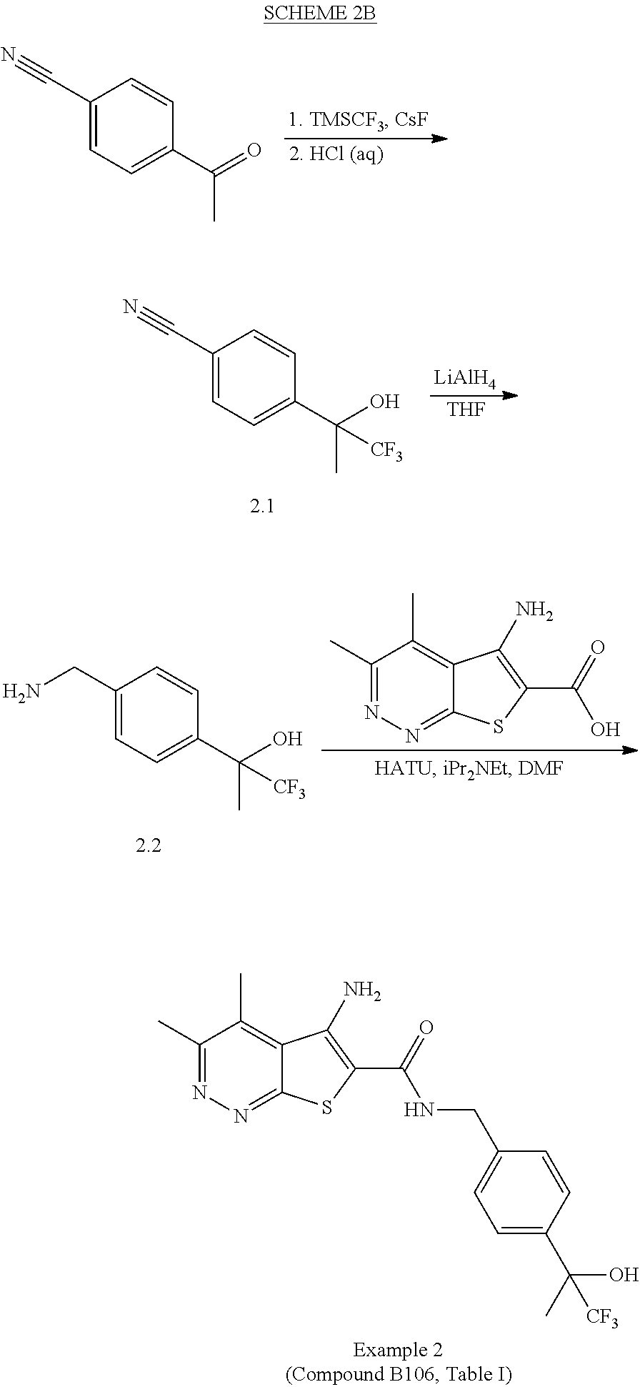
C1(C#N)=CC=C(C(=O)C)C=C1.C1(C#N)=CC=C(C(O)(C)[CF3])C=C1.[LiAlH4].[THF].C1(CN)=CC=C(C(O)(C)[CF3])C=C1.C1(C)=NN=C2C(=C1C)C(N)=C(C(=O)O)S2.C1(C)=NN=C2C(=C1C)C(N)=C(C(=O)NCC1=CC=C(C(C)(O)[CF3])C=C1)S2
